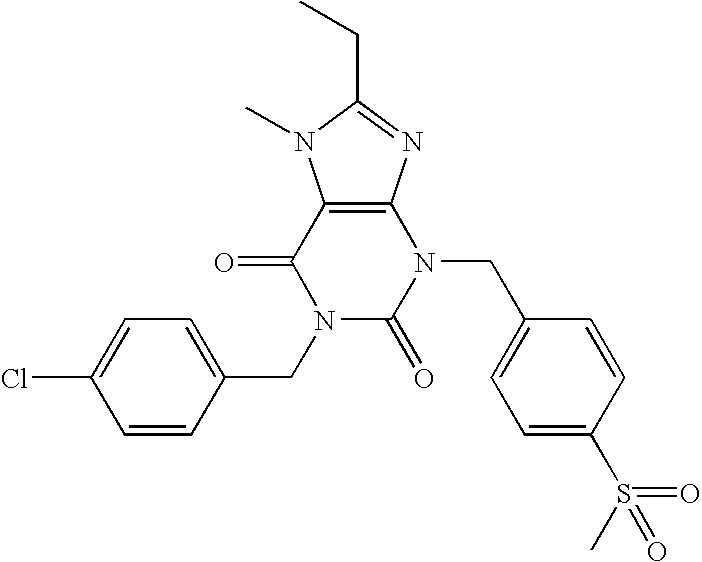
C12=C(N=C(CC)N1C)N(CC1=CC=C(S(C)(=O)=O)C=C1)C(=O)N(CC1=CC=C(Cl)C=C1)C2=O
